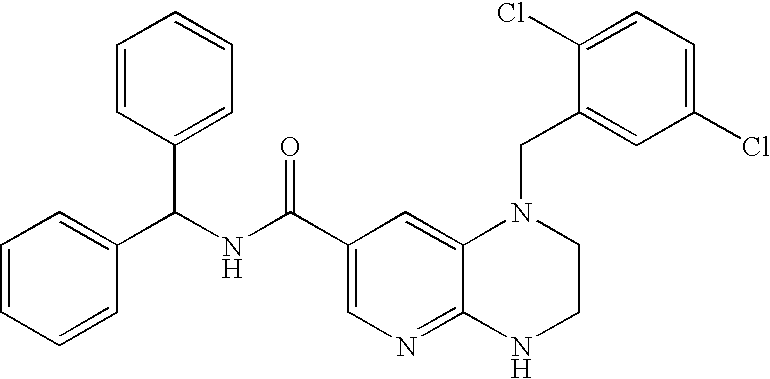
C12=NC=C(C(NC(C3=CC=CC=C3)C3=CC=CC=C3)=O)C=C1N(CC1=CC(Cl)=CC=C1Cl)CCN2
